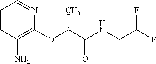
C1=CC(N)=C(OC(C(NCC(F)F)=O)C)N=C1
